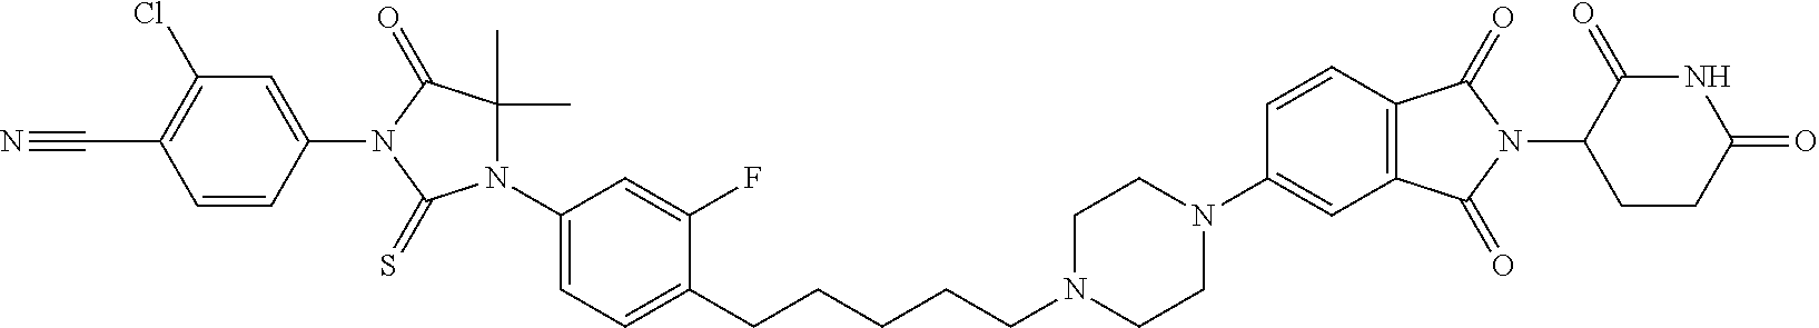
N1(C2=CC=C(CCCCCN3CCN(C4=CC5=C(C=C4)C(=O)N(C4CCC(=O)NC4=O)C5=O)CC3)C(F)=C2)C(C)(C)C(=O)N(C2=CC(Cl)=C(C#N)C=C2)C1=S
